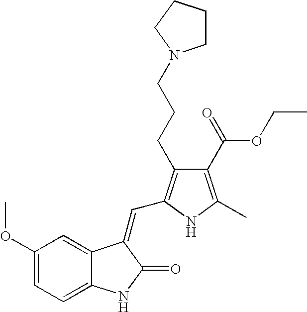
C1(OC)=CC=C2C(=C1)C(=CC1=C(CCCN3CCCC3)C(C(OCC)=O)=C(C)N1)C(=O)N2
